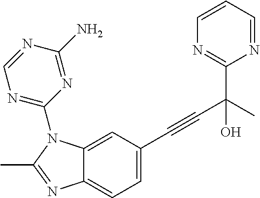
C1(C(C#CC2=CC=C3C(=C2)N(C2=NC=NC(N)=N2)C(C)=N3)(C)O)=NC=CC=N1
